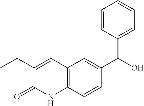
C12=C(C=CC(C(C3=CC=CC=C3)O)=C1)NC(=O)C(CC)=C2
